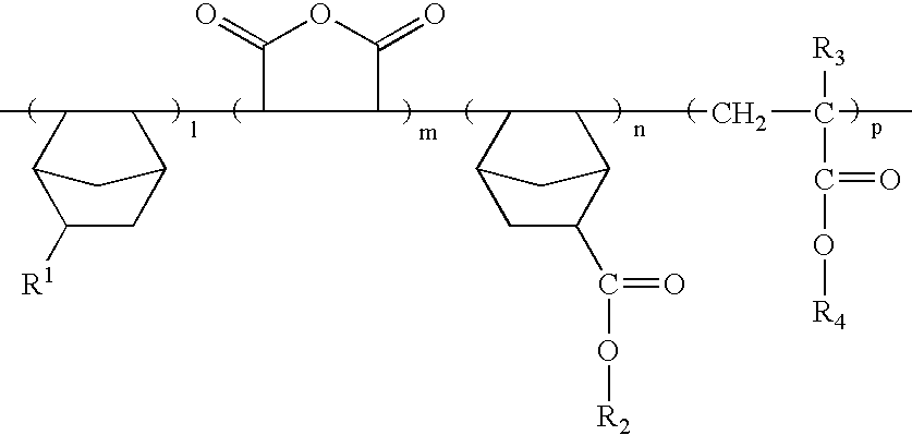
C1([R1])CC2C(C3C(=O)OC(=O)C3C3C(CC(C)([R3])C(O[R4])=O)C4C(C(O[R2])=O)CC3C4)C(C)C1C2
